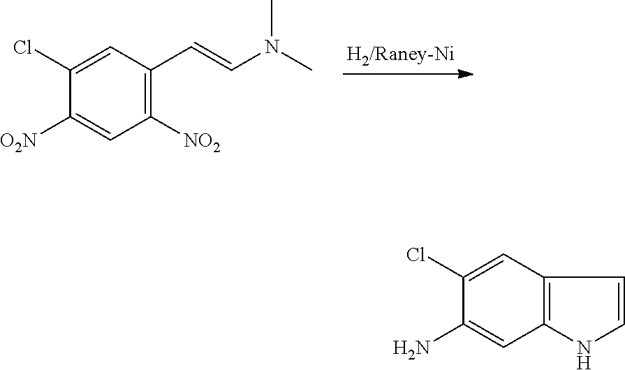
C1=C(Cl)C([O2N])=CC([NO2])=C1C=CN(C)C.C1=C(Cl)C(N)=CC2=C1C=CN2
